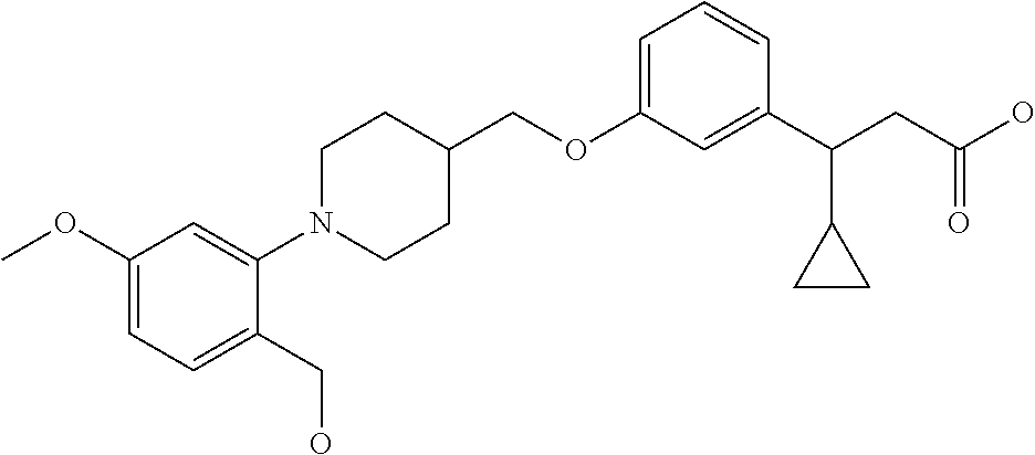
C1(OCC2CCN(C3=CC(OC)=CC=C3CO)CC2)=CC=CC(C(CC(O)=O)C2CC2)=C1
